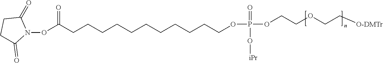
O(C(CCCCCCCCCCCOP(OCCOCC[O-DMTr])(=O)O[iPr])=O)N1C(=O)CCC1=O
